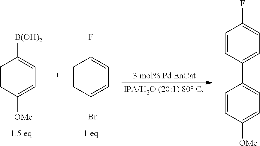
C1=CC(Br)=CC=C1F.C1=CC(C2=CC=C([OMe])C=C2)=CC=C1F.C1=CC([OMe])=CC=C1[B(OH)2]
